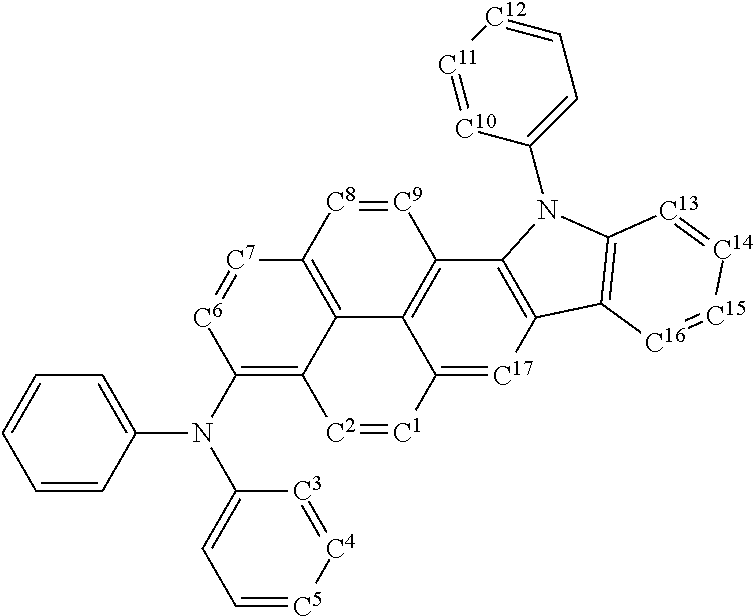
C12=[C17]C3=C(C4=C1C1=C([C8]=[C9]4)[C7]=[C6]C(N(C4=CC=CC=C4)C4=CC=[C5][C4]=[C3]4)=C1[C2]=[C1]2)N(C1=CC=[C12][C11]=[C10]1)C1=C3[C16]=[C15][C14]=[C13]1
